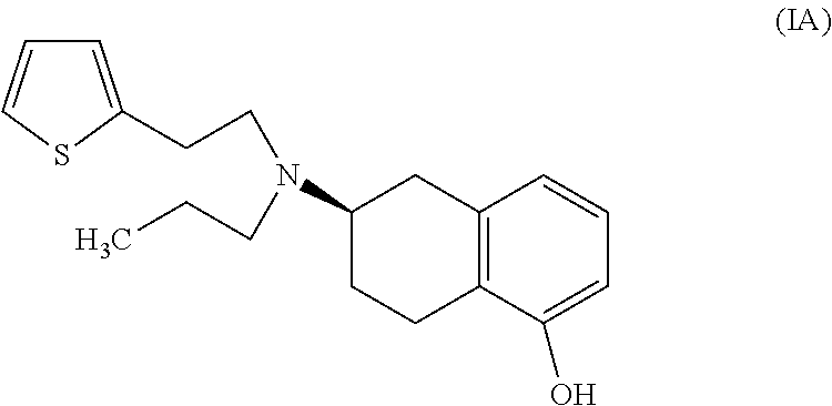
C1(N(CCC2=CC=CS2)CCC)CCC2=C(C1)C=CC=C2O
